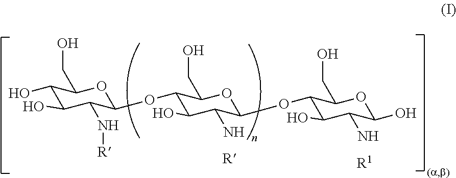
[R].C1(O)C(O)C(N[R])C(OC2C(O)C(N)C(OC3C(O)C(N)C(O)OC3CO)OC2CO)OC1CO.[R1]
